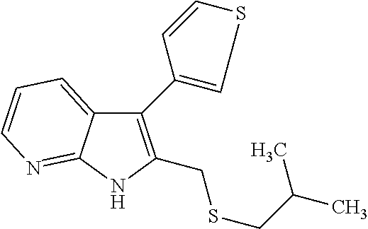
C1(C2=CSC=C2)=C(CSCC(C)C)NC2=NC=CC=C12
